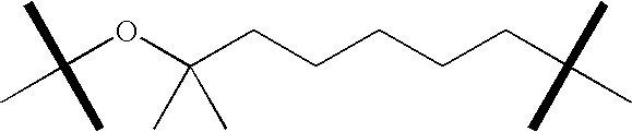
C(OC(CCCCCC(C)(C)C)(C)C)(C)(C)C
